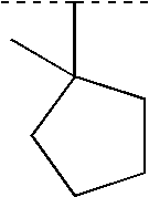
C1CC(C(C)C)(C)CC1
